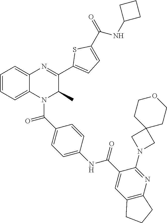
C1=CC=C2C(=C1)N=C(C1=CC=C(C(=O)NC3CCC3)S1)C(C)N2C(C1=CC=C(NC(C2=CC3=C(N=C2N2CC4(C2)CCOCC4)CCC3)=O)C=C1)=O
